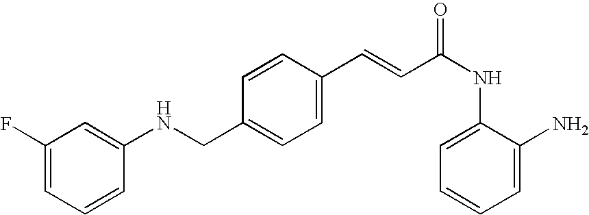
C1(C=CC(NC2=CC=CC=C2N)=O)=CC=C(CNC2=CC(F)=CC=C2)C=C1
